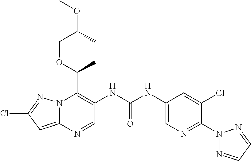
N12C(=CC(Cl)=N1)N=CC(NC(NC1=CN=C(N3N=CC=N3)C(Cl)=C1)=O)=C2C(OCC(OC)C)C
